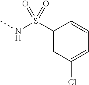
CNS(C1=CC(Cl)=CC=C1)(=O)=O
